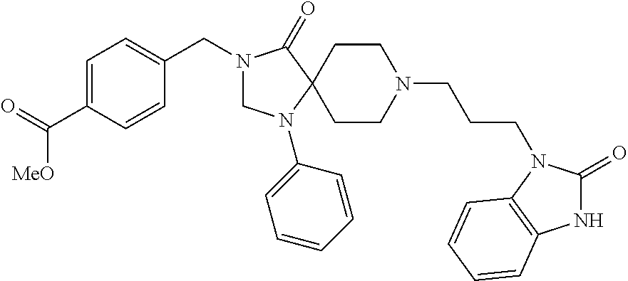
C1N(C2=CC=CC=C2)C2(C(=O)N1CC1=CC=C(C(=O)[MeO])C=C1)CCN(CCCN1C(=O)NC3=C1C=CC=C3)CC2
